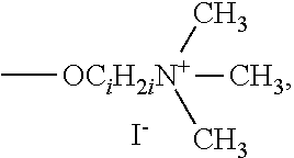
C[OCiH2iN+](C)(C)C.[I-]
